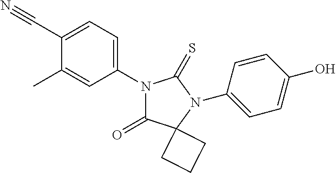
C1(C#N)=CC=C(N2C(=O)C3(N(C4=CC=C(O)C=C4)C2=S)CCC3)C=C1C
